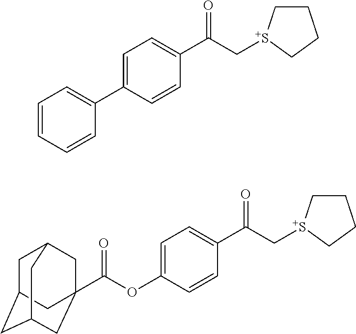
C1(C(C[S+]2CCCC2)=O)=CC=C(C2=CC=CC=C2)C=C1.C1(C(C[S+]2CCCC2)=O)=CC=C(OC(C23CC4CC(CC(C2)C4)C3)=O)C=C1
